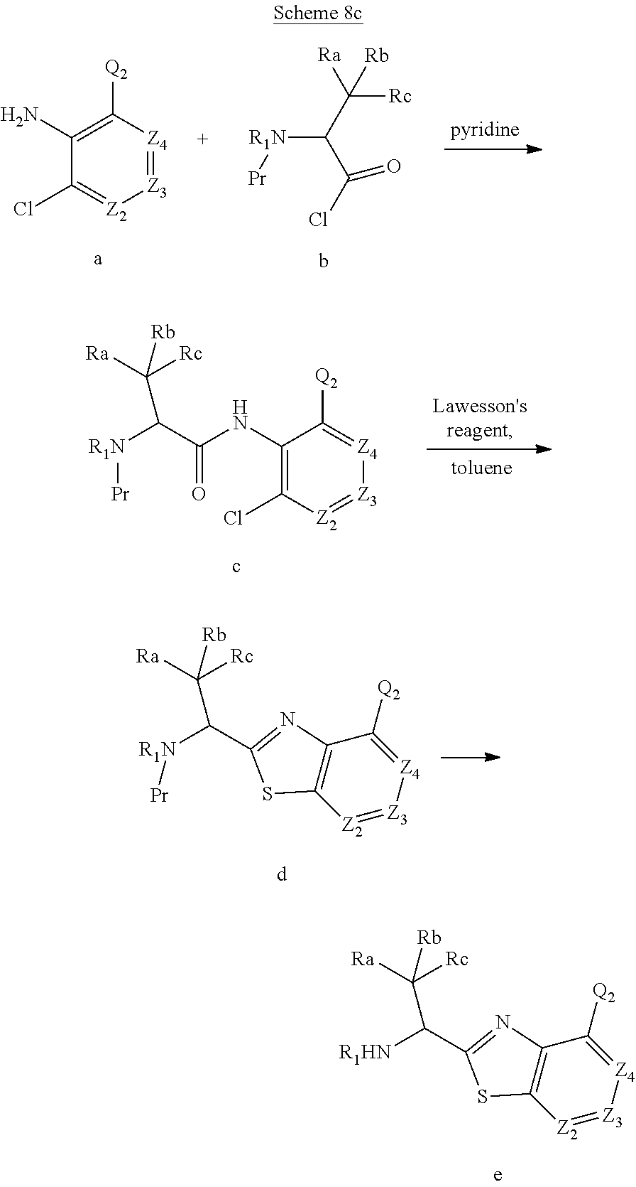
C1(NC(=O)C([R1N][Pr])C([Ra])([Rc])[Rb])=C(Cl)[Z2]=[Z3][Z4]=C1[Q2].[Z3]1=[Z2]C2=C(C([Q2])=[Z4]1)N=C(C([R1N][Pr])C([Ra])([Rc])[Rb])S2.[Z3]1=[Z2]C2=C(C([Q2])=[Z4]1)N=C(C([R1HN])C([Ra])([Rc])[Rb])S2.C1(N)=C([Q2])[Z4]=[Z3][Z2]=C1Cl.[R1N](C(C([Ra])([Rc])[Rb])C(Cl)=O)[Pr]
